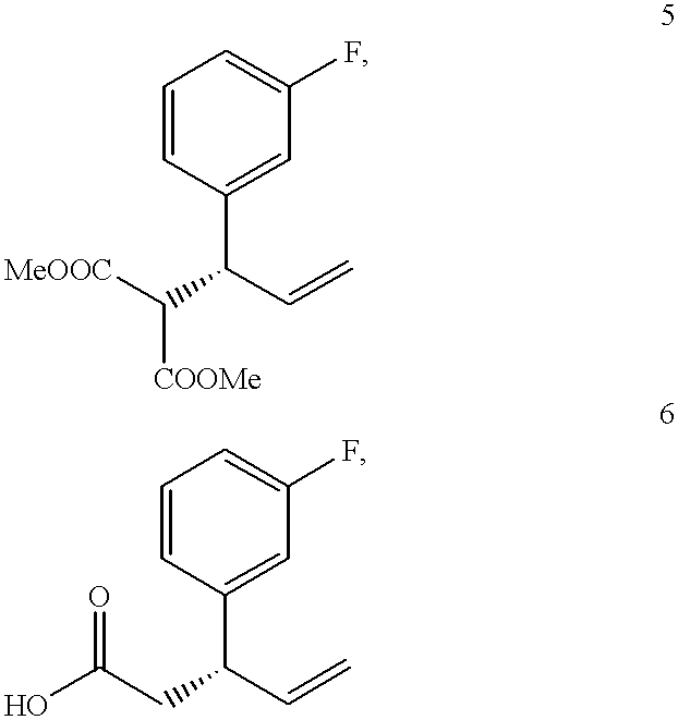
C1=CC(C(C=C)C([MeOOC])[COOMe])=CC(F)=C1.C1=CC(C(C=C)CC(O)=O)=CC(F)=C1
